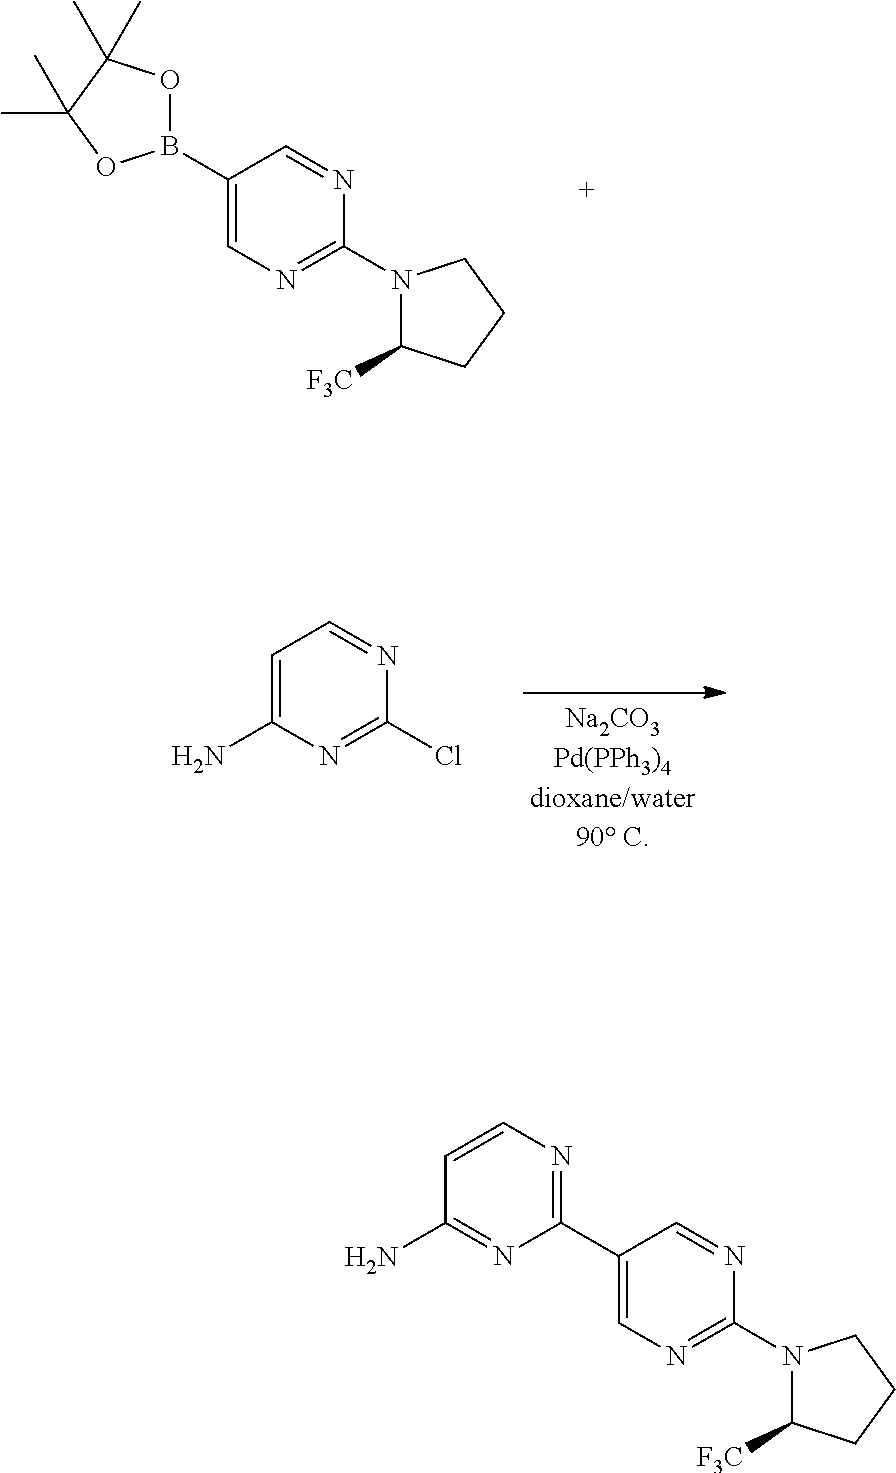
N1(C2=NC=C(B3OC(C)(C)C(C)(C)O3)C=N2)C([F3C])CCC1.ClC1=NC(N)=CC=N1.N1(C2=NC=C(C3=NC=CC(N)=N3)C=N2)C([F3C])CCC1
